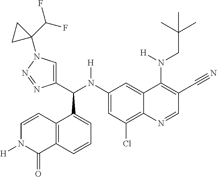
C1(N(C(C2=CN(C3(C(F)F)CC3)N=N2)C2=CC=CC3=C2C=CN([H])C3=O)[H])=CC(Cl)=C2C(=C1)C(N(CC(C)(C)C)[H])=C(C#N)C=N2
